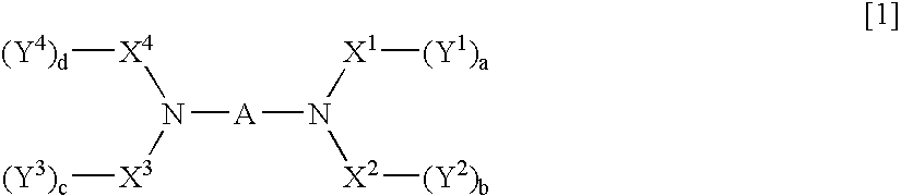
N([A]N([X2][(Y2)b])[X1][(Y1)a])([X4][(Y4)d])[X3][(Y3)c]
